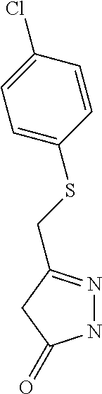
N1N=C(CSC2=CC=C(Cl)C=C2)CC1=O
